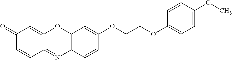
C12=C(C=CC(OCCOC3=CC=C(OC)C=C3)=C1)N=C1C(=CC(=O)C=C1)O2
